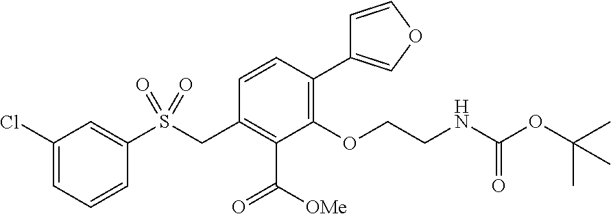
C1(Cl)=CC=CC(S(CC2=C(C(=O)[OMe])C(OCCNC(OC(C)(C)C)=O)=C(C3=COC=C3)C=C2)(=O)=O)=C1
